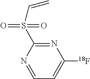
N1=C(S(C=C)(=O)=O)N=CC=C1[18F]
